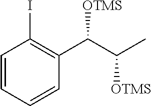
C1=CC=CC(C([OTMS])C(C)[OTMS])=C1I
